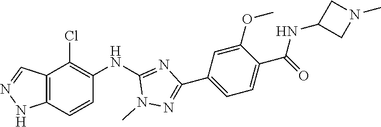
C12=C(C=CC(NC3=NC(C4=CC=C(C(NC5CN(C)C5)=O)C(OC)=C4)=NN3C)=C1Cl)NN=C2
